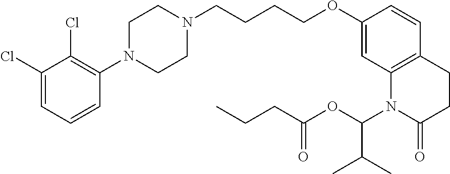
C1(Cl)=CC=CC(N2CCN(CCCCOC3=CC4=C(C=C3)CCC(=O)N4C(OC(CCC)=O)C(C)C)CC2)=C1Cl
